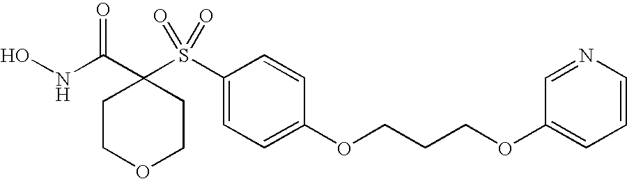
N(C(C1(S(C2=CC=C(OCCCOC3=CC=CN=C3)C=C2)(=O)=O)CCOCC1)=O)O
